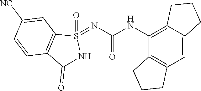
C12=C(C=C3C(=C1NC(=O)N=S1(=O)C4=C(C(=O)N1)C=CC([NC])=C4)CCC3)CCC2
